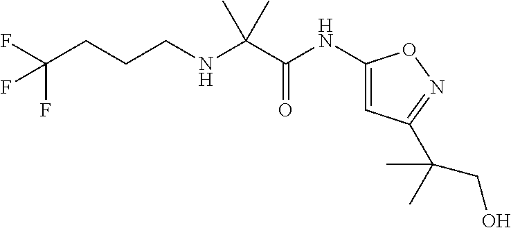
C1(NC(C(NCCCC(F)(F)F)(C)C)=O)=CC(C(C)(C)CO)=NO1
